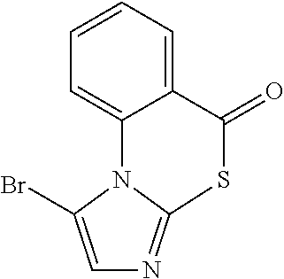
C1=CC=C2C(=C1)N1C(Br)=CN=C1SC2=O
